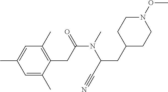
C1=C(C)C=C(C)C(CC(N(C(CC2CCN(OC)CC2)C#N)C)=O)=C1C
